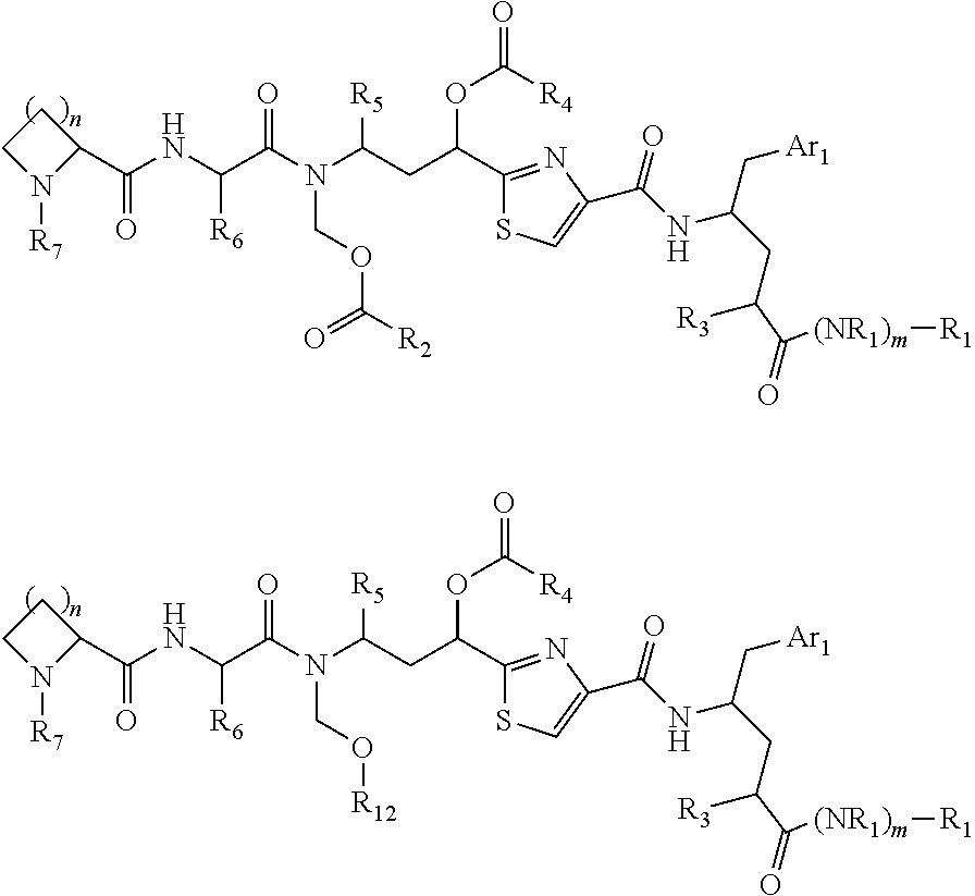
C1CN([R7])C1C(NC(C(N(C(CC(C1=NC(C(NC(CC(C(=O)[(NR1)m][R1])[R3])C[Ar1])=O)=CS1)OC([R4])=O)[R5])COC([R2])=O)=O)[R6])=O.C1CN([R7])C1C(NC(C(N(C(CC(C1=NC(C(NC(CC(C(=O)[(NR1)m][R1])[R3])C[Ar1])=O)=CS1)OC([R4])=O)[R5])CO[R12])=O)[R6])=O
